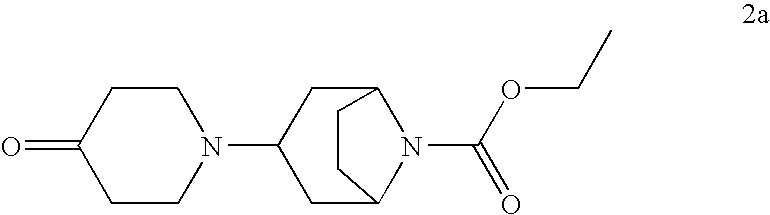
C1CN(C2CC3N(C(OCC)=O)C(C2)CC3)CCC1=O
